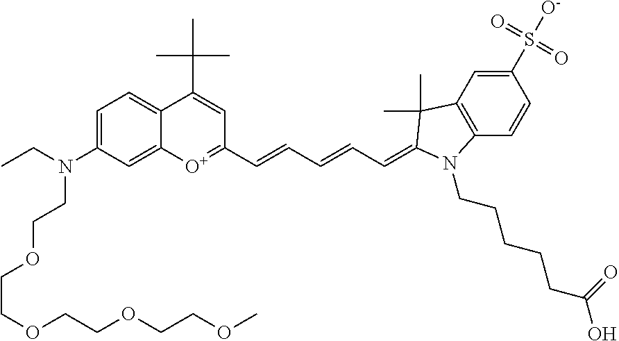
C1=C(N(CC)CCOCCOCCOCCOC)C=C2C(=C1)C(C(C)(C)C)=CC(C=CC=CC=C1C(C)(C)C3=C(C=CC(S([O-])(=O)=O)=C3)N1CCCCCC(O)=O)=[O+]2
